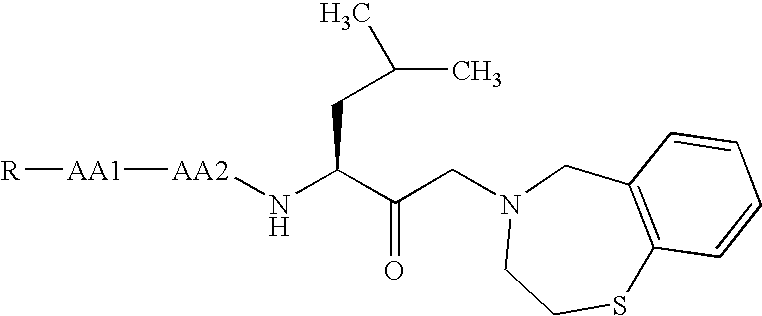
[AA2](NC(C(CN1CCSC2=C(C1)C=CC=C2)=O)CC(C)C)[AA1][R]
